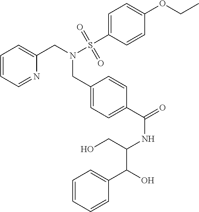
C1=CC=NC(CN(S(C2=CC=C(OCC)C=C2)(=O)=O)CC2=CC=C(C(=O)NC(CO)C(O)C3=CC=CC=C3)C=C2)=C1
